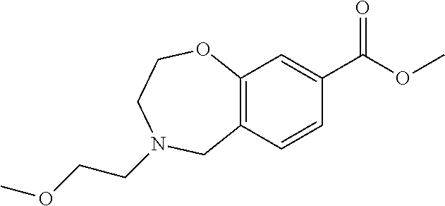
C1(C(OC)=O)=CC2=C(C=C1)CN(CCOC)CCO2
